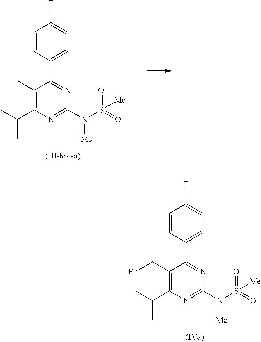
CC1=C(C(C)C)N=C(N(S([Me])(=O)=O)[Me])N=C1C1=CC=C(F)C=C1.C(C1=C(C(C)C)N=C(N(S([Me])(=O)=O)[Me])N=C1C1=CC=C(F)C=C1)Br
